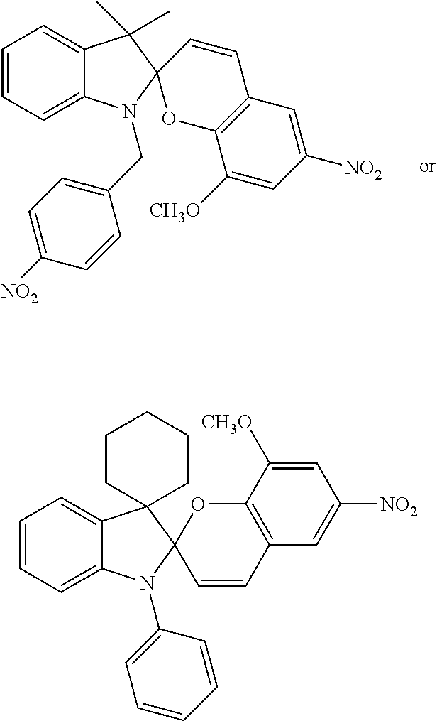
C1=CC=C2C(=C1)C1(C3(N2C2=CC=CC=C2)C=CC2=C(O3)C([CH3O])=CC([NO2])=C2)CCCCC1.C1=CC=C2C(=C1)C(C)(C)C1(N2CC2=CC=C([NO2])C=C2)OC2=C(C=C1)C=C([NO2])C=C2[CH3O]
